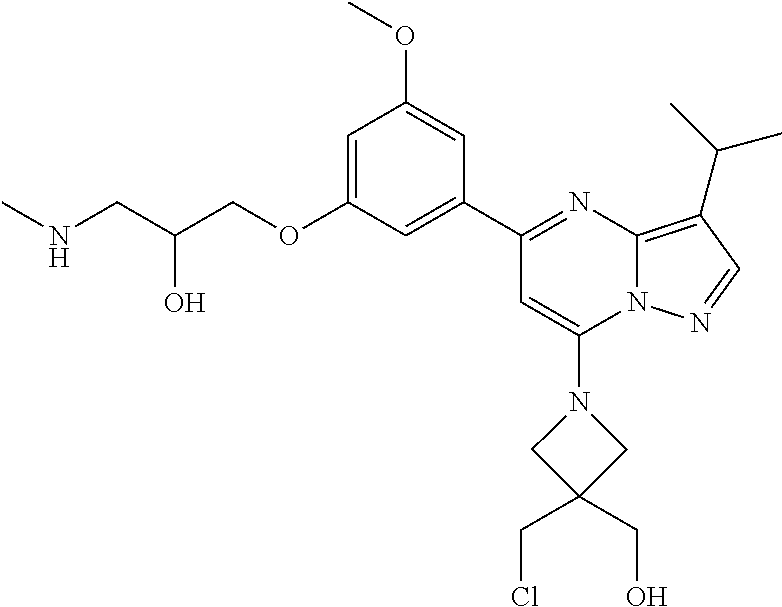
C1=C(OCC(CNC)O)C=C(C2=NC3=C(C(C)C)C=NN3C(N3CC(CCl)(CO)C3)=C2)C=C1OC
